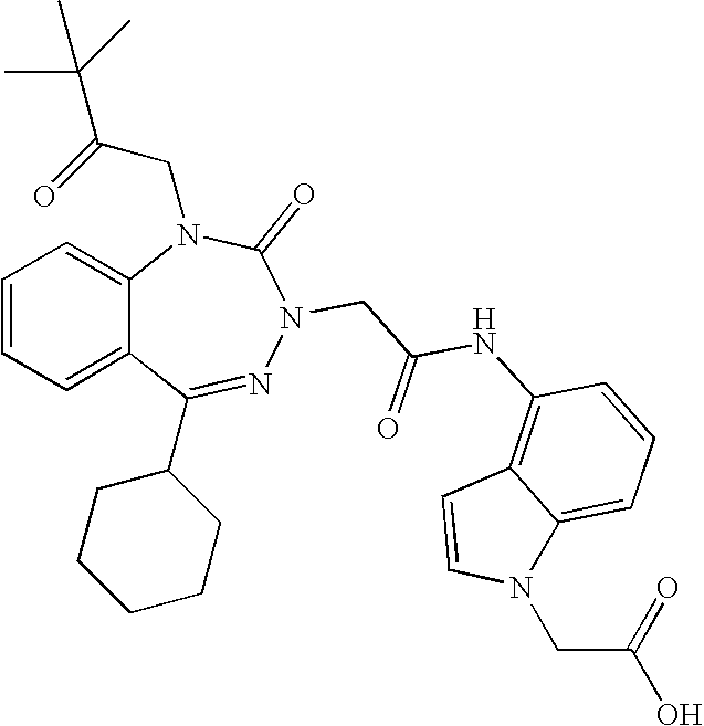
C1=CC=C2C(=C1)N(CC(=O)C(C)(C)C)C(=O)N(CC(NC1=C3C(=CC=C1)N(CC(O)=O)C=C3)=O)N=C2C1CCCCC1
